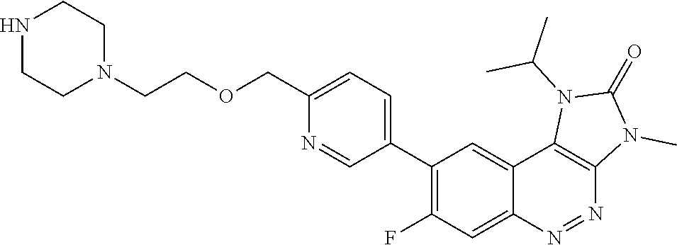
C1(C2=C(F)C=C3C(=C2)C2=C(N=N3)N(C)C(=O)N2C(C)C)=CC=C(COCCN2CCNCC2)N=C1
